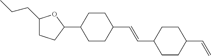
C1(CCC)CCC(C2CCC(C=CC3CCC(C=C)CC3)CC2)O1
